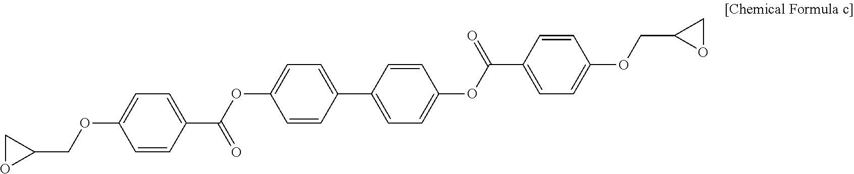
C1(COC2=CC=C(C(OC3=CC=C(C4=CC=C(OC(C5=CC=C(OCC6OC6)C=C5)=O)C=C4)C=C3)=O)C=C2)CO1
